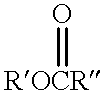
O=[ROCR]
